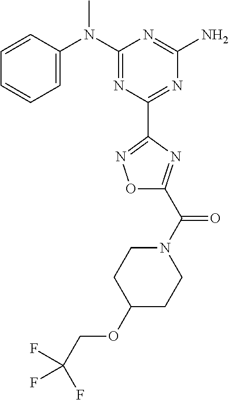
C1=CC(N(C2=NC(C3=NOC(C(N4CCC(OCC(F)(F)F)CC4)=O)=N3)=NC(N)=N2)C)=CC=C1
